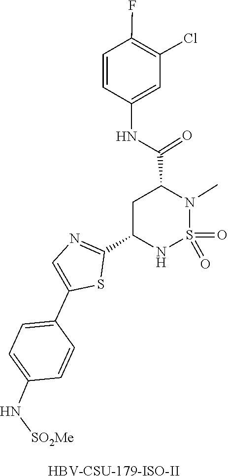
O=S1(=O)NC(C2=NC=C(C3=CC=C(N[SO2Me])C=C3)S2)CC(C(NC2=CC(Cl)=C(F)C=C2)=O)N1C.[HBV-CSU-179-ISO-II]
